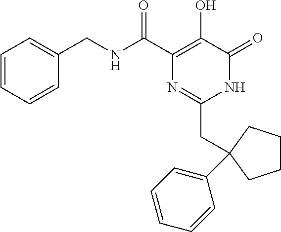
N(C(C1=C(O)C(=O)NC(CC2(C3=CC=CC=C3)CCCC2)=N1)=O)CC1=CC=CC=C1
